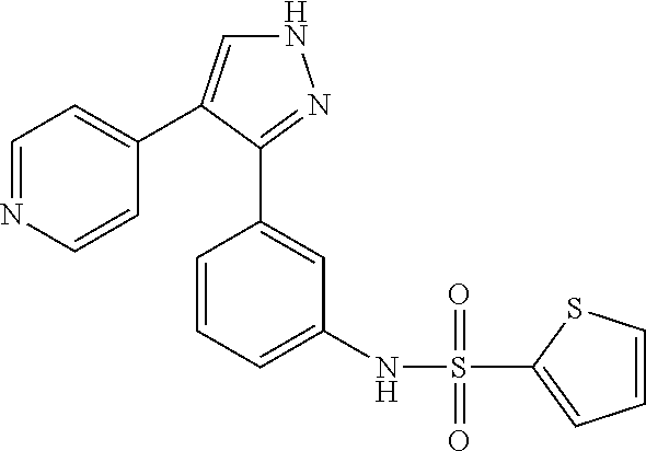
N1C=C(C2=CC=NC=C2)C(C2=CC(NS(=O)(C3=CC=CS3)=O)=CC=C2)=N1
